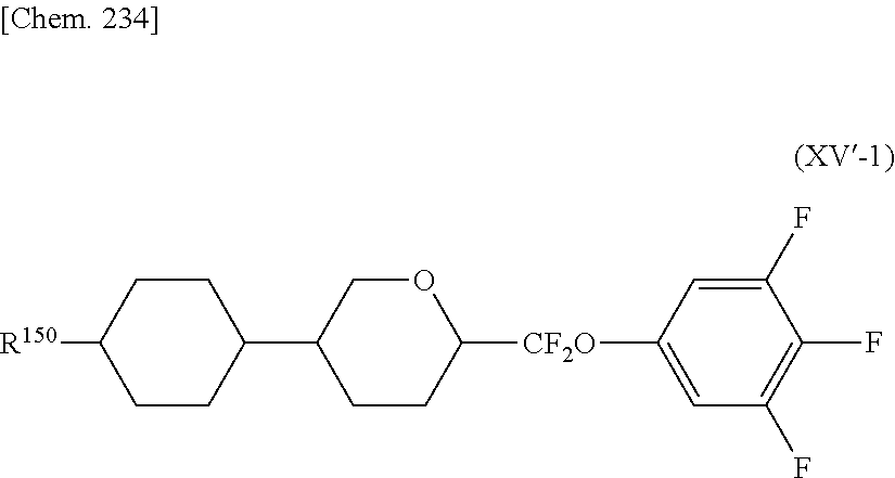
C1CC([R150])CCC1C1CCC([CF2O]C2=CC(F)=C(F)C(F)=C2)OC1
